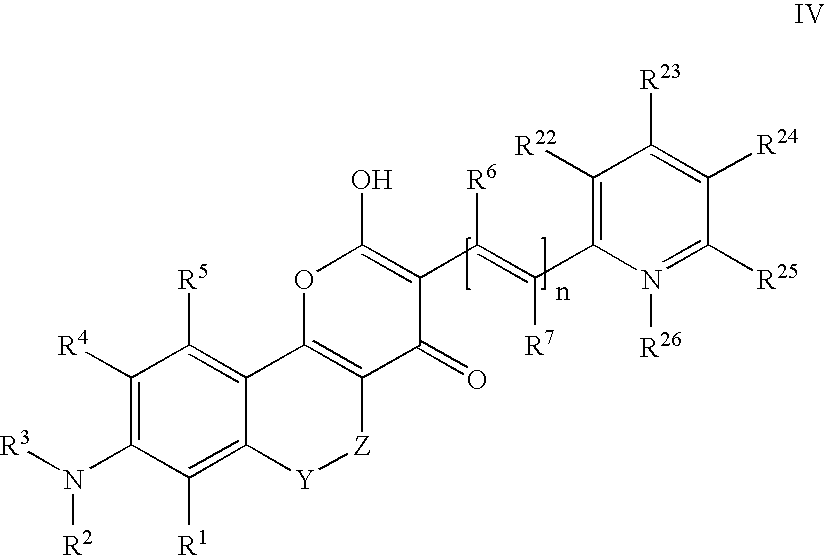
C1([R4])=C(N([R3])[R2])C([R1])=C2C(=C1[R5])C1=C([Z][Y]2)C(=O)C(C(=C([R7])C2=C([R22])C([R23])=C([R24])C([R25])=N2[R26])[R6])=C(O)O1
